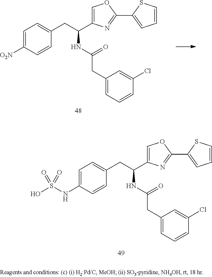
C1=C(NS(O)(=O)=O)C=CC(CC(C2=COC(C3=CC=CS3)=N2)NC(CC2=CC=CC(Cl)=C2)=O)=C1.C1=C([O2N])C=CC(CC(C2=COC(C3=CC=CS3)=N2)NC(CC2=CC=CC(Cl)=C2)=O)=C1
